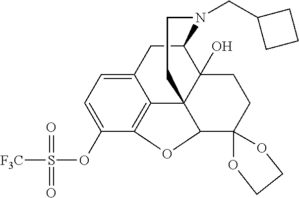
C12=CC=C(OS([F3C])(=O)=O)C3=C1C14C(O)(C(C2)N(CC2CCC2)CCC1)CCC1(C4O3)OCCO1
